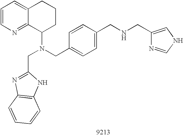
C1=CN=C2C(=C1)CCCC2N(CC1=CC=C(CNCC2=CNC=N2)C=C1)CC1=NC2=C(N1)C=CC=C2
